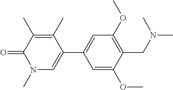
C1=C(OC)C(CN(C)C)=C(OC)C=C1C1=CN(C)C(=O)C(C)=C1C
